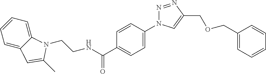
C1=C2C(=CC=C1)N(CCNC(C1=CC=C(N3N=NC(COCC4=CC=CC=C4)=C3)C=C1)=O)C(C)=C2
